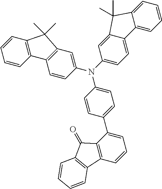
N(C1=CC2=C(C=C1)C1=C(C=CC=C1)C2(C)C)(C1=CC=C(C2=CC=CC3=C2C(=O)C2=C3C=CC=C2)C=C1)C1=CC=C2C(=C1)C(C)(C)C1=CC=CC=C21
